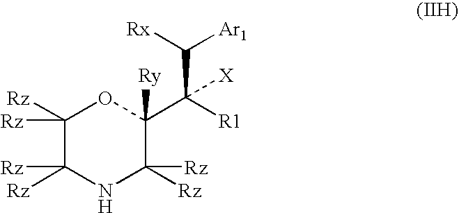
C1([Rz])([Rz])C([Rz])([Rz])NC([Rz])([Rz])C([Ry])(C([R1])([X])C([Ar1])[Rx])O1
